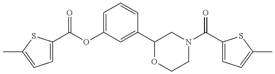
C1=C(C(=O)OC2=CC=CC(C3OCCN(C(C4=CC=C(C)S4)=O)C3)=C2)SC(C)=C1
